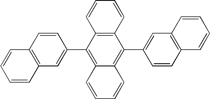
C1(C2=C3C(=C(C4=CC5=C(C=C4)C=CC=C5)C4=C2C=CC=C4)C=CC=C3)=CC2=C(C=C1)C=CC=C2
